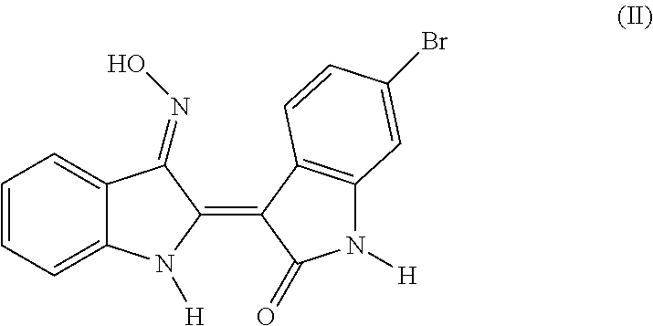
C1=C2C(=CC=C1)C(=NO)C(=C1C(=O)N([H])C3=C1C=CC(Br)=C3)N2[H]
